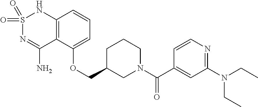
C12=C(C(OCC3CN(C(C4=CC(N(CC)CC)=NC=C4)=O)CCC3)=CC=C1)C(N)=NS(=O)(=O)N2
